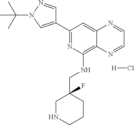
C1(C2=CN(C(C)(C)C)N=C2)=NC(NCC2(F)CNCCC2)=C2C(=C1)N=CC=N2.[H]Cl
